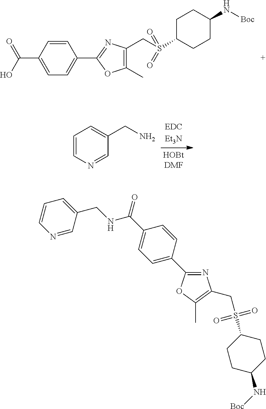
C1=CC(C(O)=O)=CC=C1C1=NC(CS(C2CCC(N[Boc])CC2)(=O)=O)=C(C)O1.C1=CN=CC(CN)=C1.N1=CC(CNC(C2=CC=C(C3=NC(CS(C4CCC(N[Boc])CC4)(=O)=O)=C(C)O3)C=C2)=O)=CC=C1
